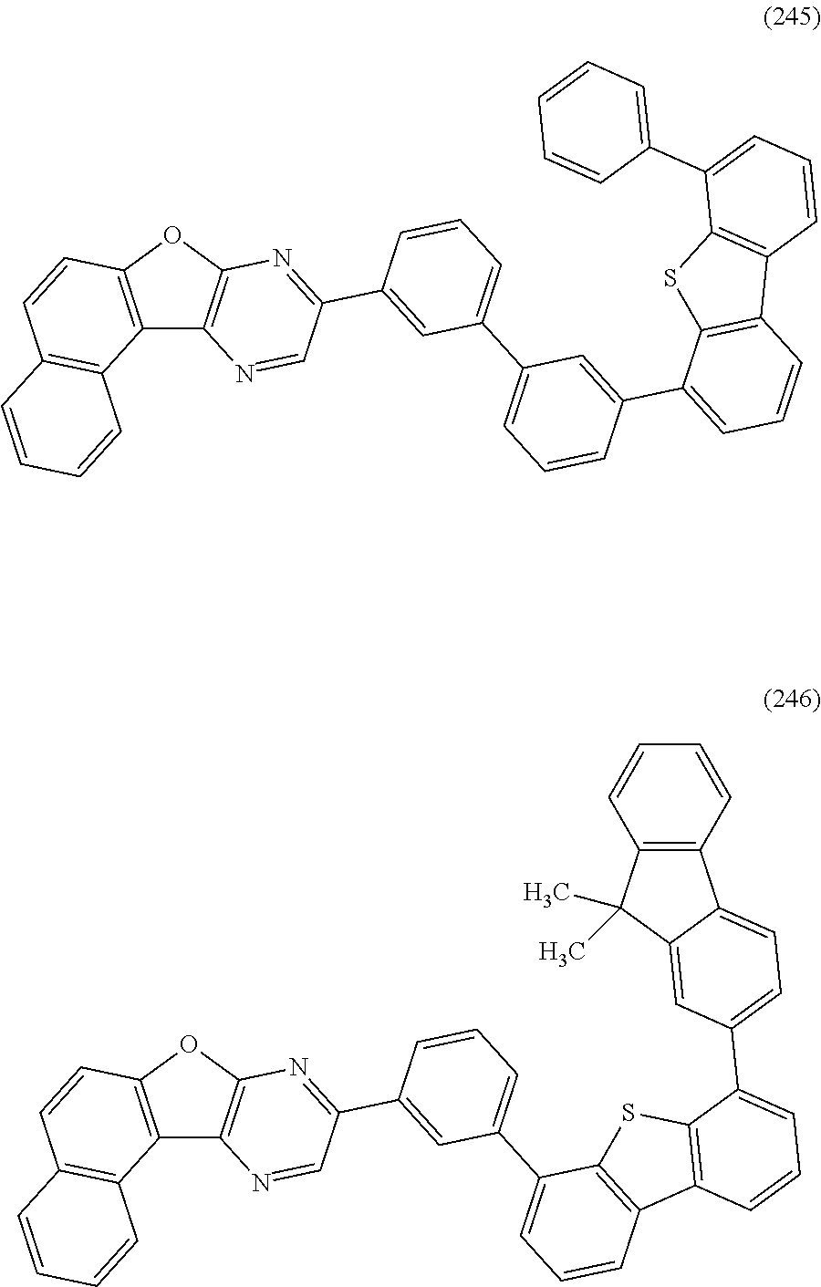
C12=C(OC3=C1N=CC(C1=CC(C4=CC=CC(C5=CC=CC6=C5SC5=C6C=CC=C5C5=CC=CC=C5)=C4)=CC=C1)=N3)C=CC1=C2C=CC=C1.C12=C(OC3=C1N=CC(C1=CC(C4=CC=CC5=C4SC4=C5C=CC=C4C4=CC=C5C(=C4)C(C)(C)C4=C5C=CC=C4)=CC=C1)=N3)C=CC1=C2C=CC=C1
